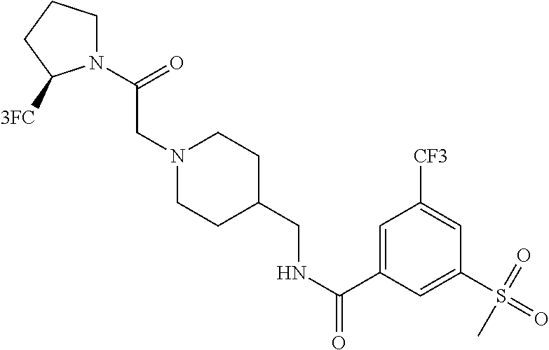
N1(C(CN2CCC(CNC(C3=CC([CF3])=CC(S(=O)(=O)C)=C3)=O)CC2)=O)CCCC1[3FC]
